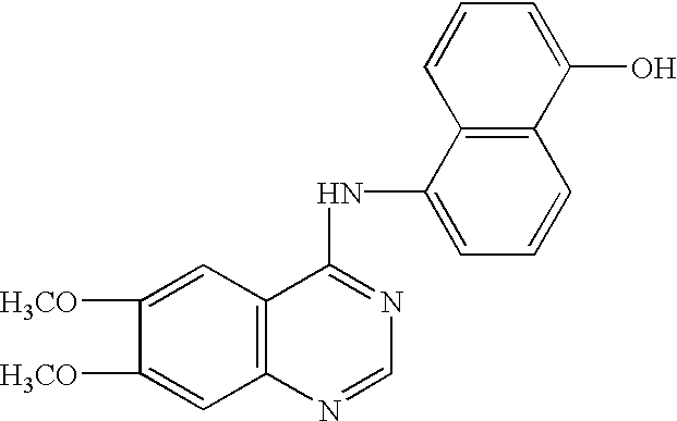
C1([H3CO])=CC2=C(C=C1[H3CO])C(NC1=CC=CC3=C1C=CC=C3O)=NC=N2
